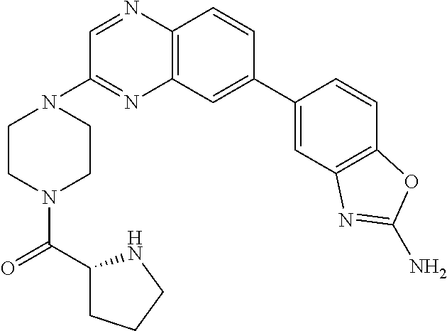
C12=C(C=C(C3=CC4=C(C=C3)OC(N)=N4)C=C1)N=C(N1CCN(C(=O)C3CCCN3)CC1)C=N2
